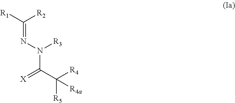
[R1]C(=NN([R3])C(=[X])C([R5])([R4])[R4a])[R2]
